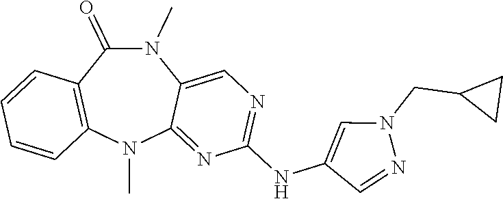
N1(C)C(=O)C2=C(N(C)C3=NC(NC4=CN(CC5CC5)N=C4)=NC=C13)C=CC=C2
